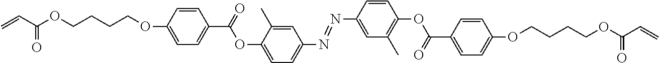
C=CC(OCCCCOC1=CC=C(C(=O)OC2=CC=C(N=NC3=CC(C)=C(OC(C4=CC=C(OCCCCOC(C=C)=O)C=C4)=O)C=C3)C=C2C)C=C1)=O
